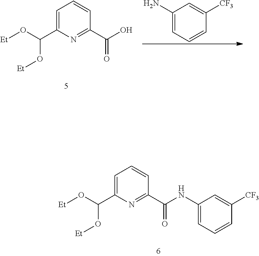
C1=C(C(O[Et])O[Et])N=C(C(O)=O)C=C1.C1(N)=CC=CC([CF3])=C1.C1=C(C(O[Et])O[Et])N=C(C(NC2=CC=CC([CF3])=C2)=O)C=C1
